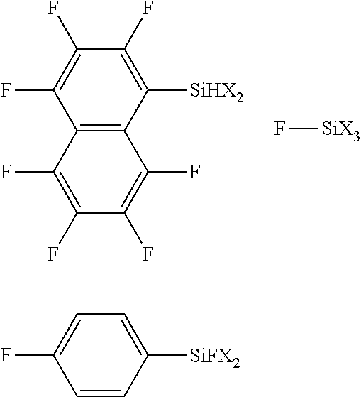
C1([SiHX2])=C(F)C(F)=C(F)C2=C1C(F)=C(F)C(F)=C2F.F[SiX3].C1([SiFX2])=CC=C(F)C=C1
